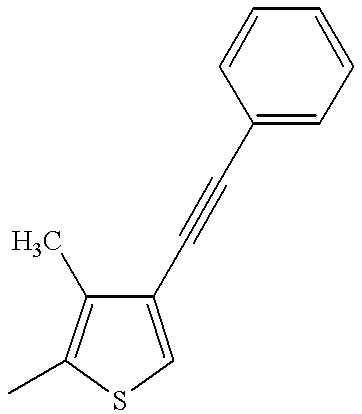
C1(C#CC2=CC=CC=C2)=CSC(C)=C1C
